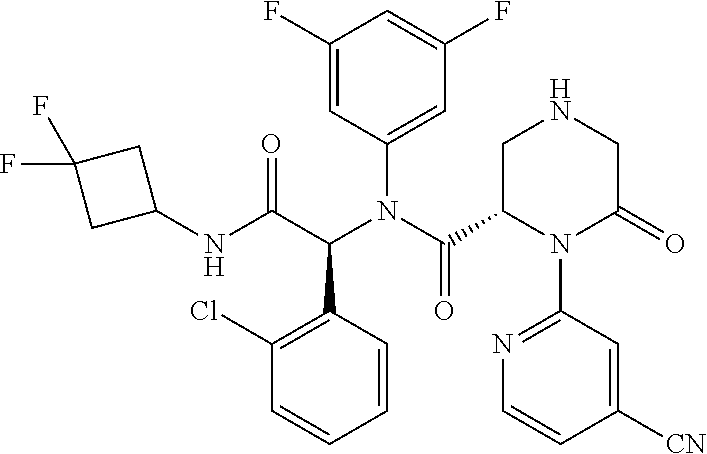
N(C(C(C1=C(Cl)C=CC=C1)N(C(C1N(C2=NC=CC([CN])=C2)C(=O)CNC1)=O)C1=CC(F)=CC(F)=C1)=O)C1CC(F)(F)C1
